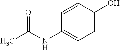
CC(NC1=CC=C(O)C=C1)=O
